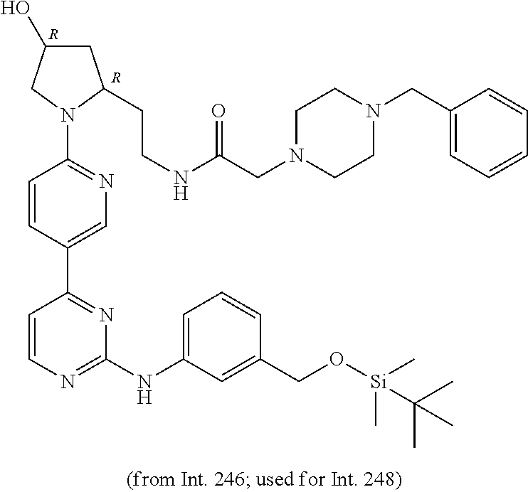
[R].[R].C1C(O)CN(C2=NC=C(C3=NC(NC4=CC=CC(CO[Si](C)(C)C(C)(C)C)=C4)=NC=C3)C=C2)C1CCNC(CN1CCN(CC2=CC=CC=C2)CC1)=O
